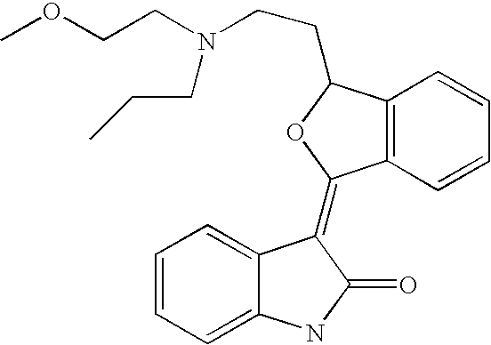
C1=CC=C2C(=C1)C(=C1C3=C(C(CCN(CCOC)CCC)O1)C=CC=C3)C(=O)N2
